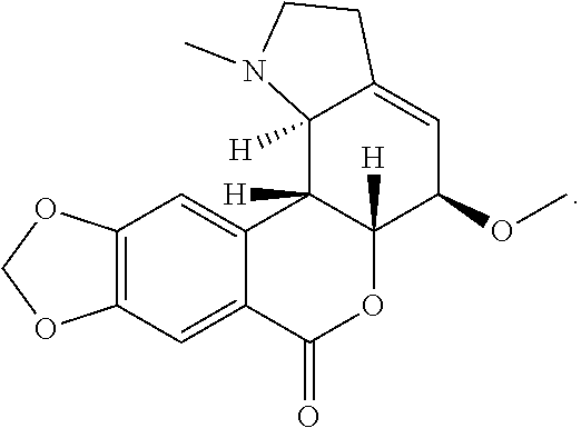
C12=C(C=C3C(=C1)C1([H])C([H])(OC3=O)C(OC)C=C3C1([H])N(C)CC3)OCO2
